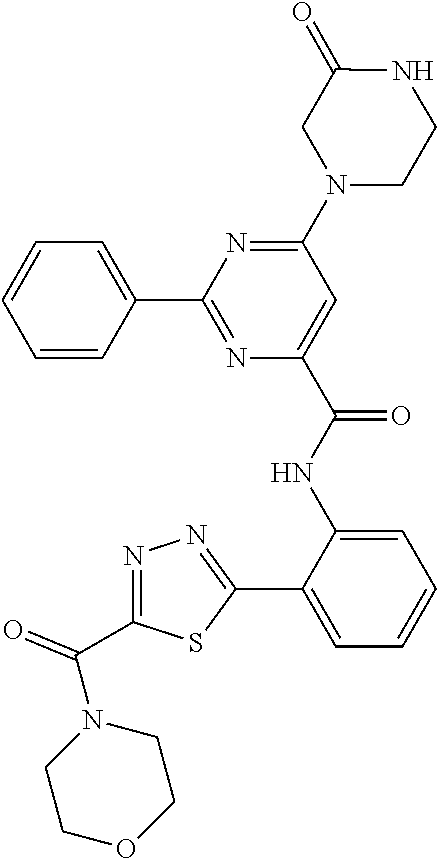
C1=CC=CC(C2=NC(C(NC3=CC=CC=C3C3=NN=C(C(N4CCOCC4)=O)S3)=O)=CC(N3CCNC(=O)C3)=N2)=C1
